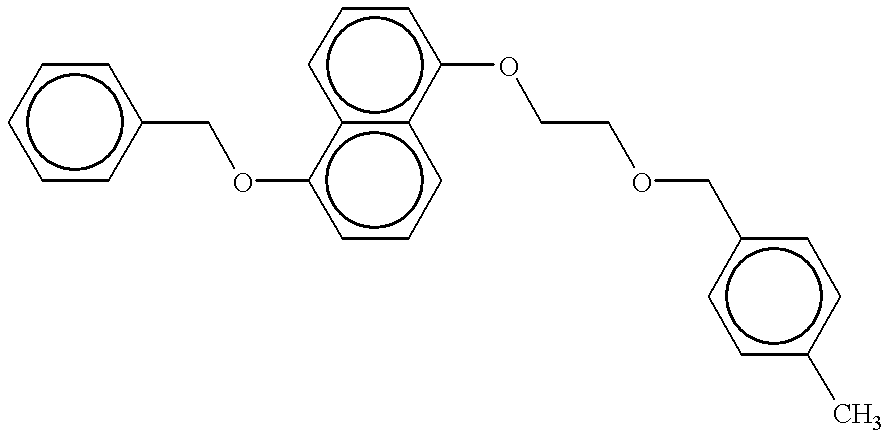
c1cc(COc2cccc3c2cccc3OCCOCc2ccc(C)cc2)ccc1
